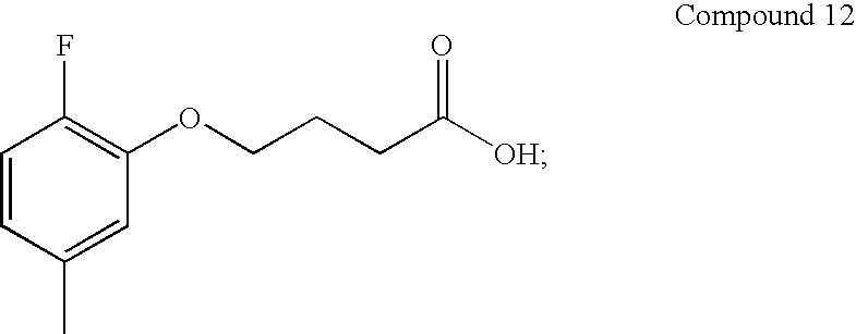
C1=CC(C)=CC(OCCCC([OH])=O)=C1F
